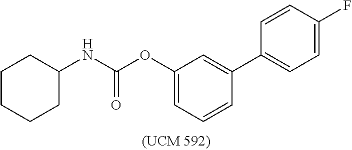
C1(OC(NC2CCCCC2)=O)=CC=CC(C2=CC=C(F)C=C2)=C1
